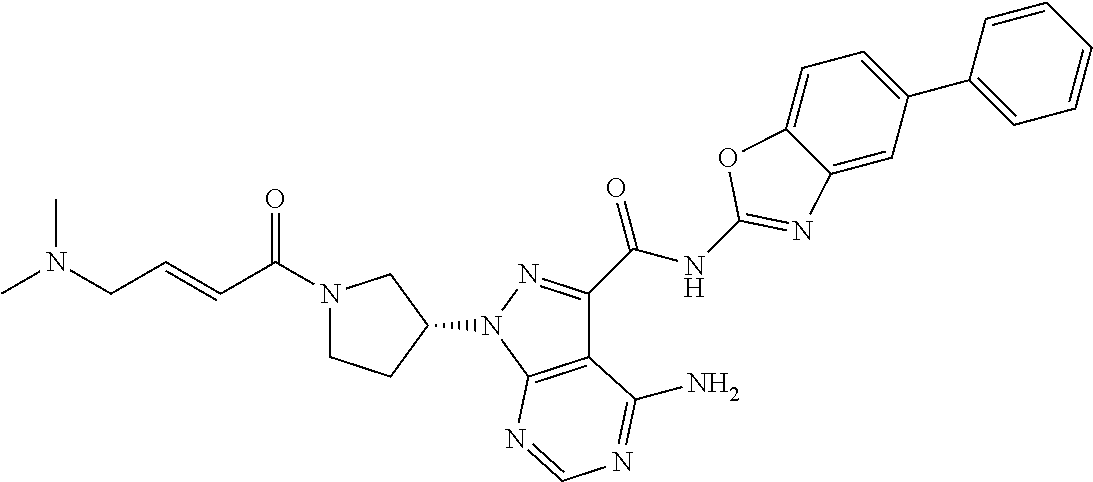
C12=CC(C3=CC=CC=C3)=CC=C1OC(NC(C1=NN(C3CCN(C(C=CCN(C)C)=O)C3)C3=C1C(N)=NC=N3)=O)=N2
